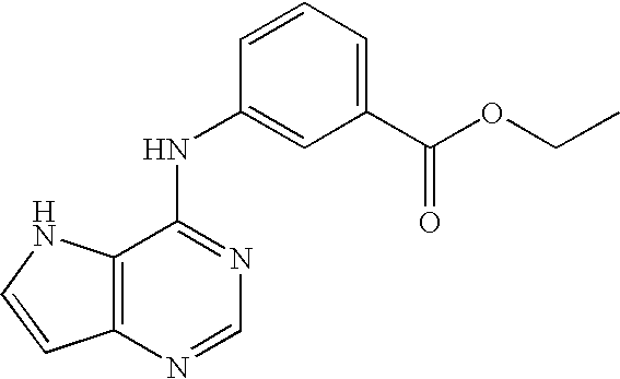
C12=C(NC=C1)C(NC1=CC(C(OCC)=O)=CC=C1)=NC=N2
